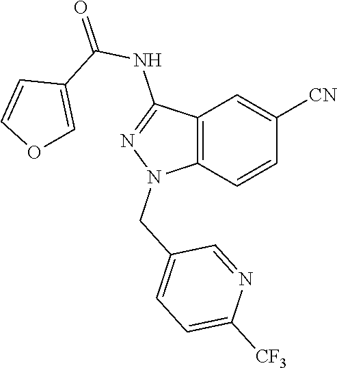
C12=C(C=CC([CN])=C1)N(CC1=CC=C([CF3])N=C1)N=C2NC(=O)C1=COC=C1
